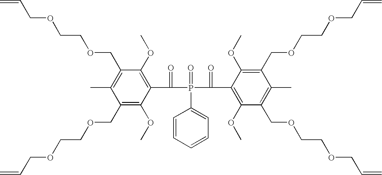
C=CCOCCOCC1=C(C)C(COCCOCC=C)=C(OC)C(C(=O)P(=O)(C(=O)C2=C(OC)C(COCCOCC=C)=C(C)C(COCCOCC=C)=C2OC)C2=CC=CC=C2)=C1OC
